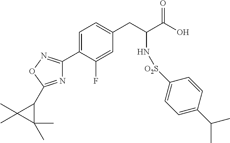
N1=C(C2C(C)(C)C2(C)C)ON=C1C1=CC=C(CC(C(O)=O)N[O2S]C2=CC=C(C(C)C)C=C2)C=C1F
